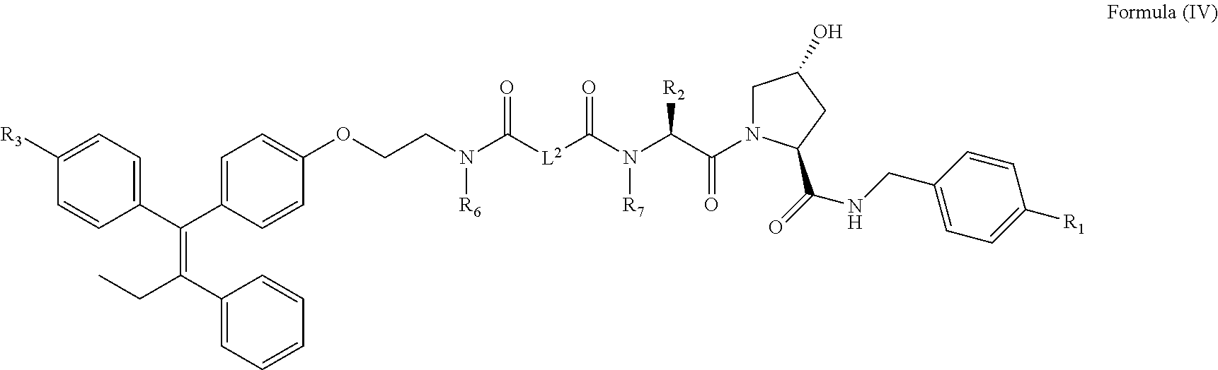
C1([R3])=CC=C(C(C2=CC=C(OCCN(C([L2]C(N(C(C(N3CC(O)CC3C(=O)NCC3=CC=C([R1])C=C3)=O)[R2])[R7])=O)=O)[R6])C=C2)=C(C2=CC=CC=C2)CC)C=C1
